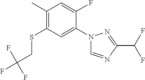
C1(C)=C(SCC(F)(F)F)C=C(N2C=NC(C(F)F)=N2)C(F)=C1
